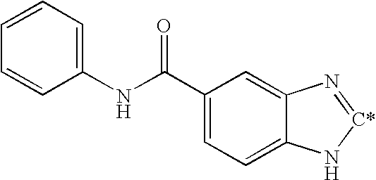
C1(C(NC2=CC=CC=C2)=O)=CC=C2C(=C1)N=[C*]N2
